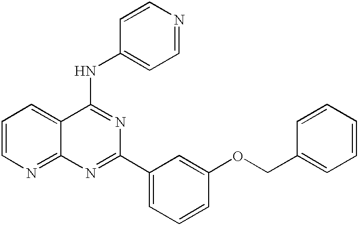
C1=CN=C2C(=C1)C(NC1=CC=NC=C1)=NC(C1=CC=CC(OCC3=CC=CC=C3)=C1)=N2
